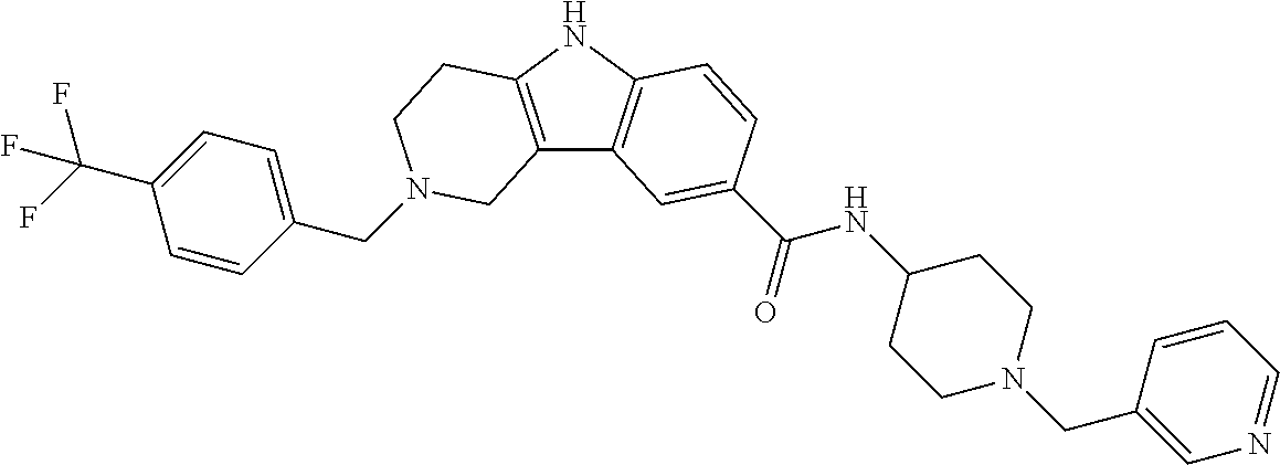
C1(CN2CCC3=C(C4=C(N3)C=CC(C(=O)NC3CCN(CC5=CN=CC=C5)CC3)=C4)C2)=CC=C(C(F)(F)F)C=C1
